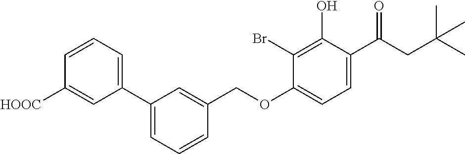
[HOOC]C1=CC(C2=CC=CC(COC3=CC=C(C(CC(C)(C)C)=O)C(O)=C3Br)=C2)=CC=C1
